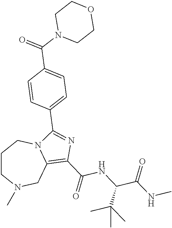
C1CN(C)CC2=C(C(=O)NC(C(NC)=O)C(C)(C)C)N=C(C3=CC=C(C(N4CCOCC4)=O)C=C3)N2C1
